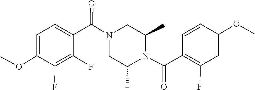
C1(C)CN(C(C2=CC=C(OC)C(F)=C2F)=O)CC(C)N1C(C1=C(F)C=C(OC)C=C1)=O
